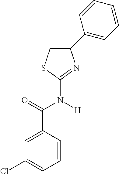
C1(C2=CC=CC=C2)=CSC(N(C(C2=CC(Cl)=CC=C2)=O)[H])=N1
